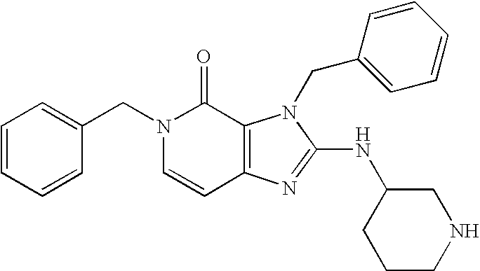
C(N1C=CC2=C(C1=O)N(CC1=CC=CC=C1)C(NC1CCCNC1)=N2)C1=CC=CC=C1
